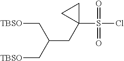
[TBSO]CC(CC1(S(Cl)(=O)=O)CC1)C[TBSO]
